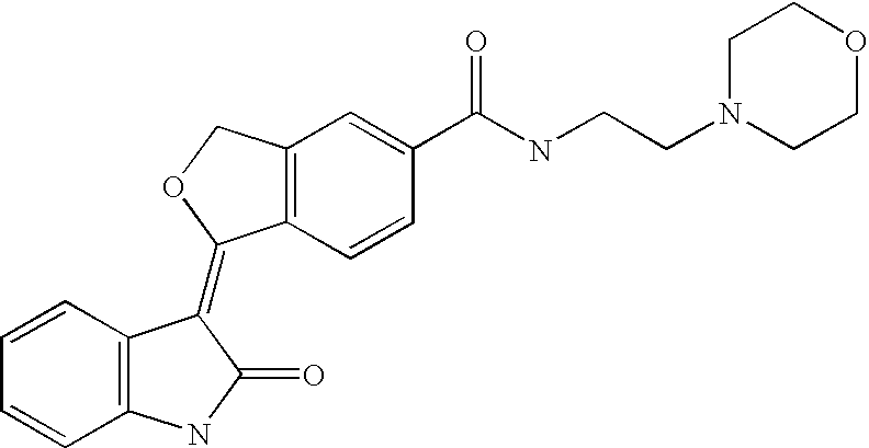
C12=C(C=CC(C(NCCN3CCOCC3)=O)=C1)C(=C1C3=C(C=CC=C3)NC1=O)OC2
